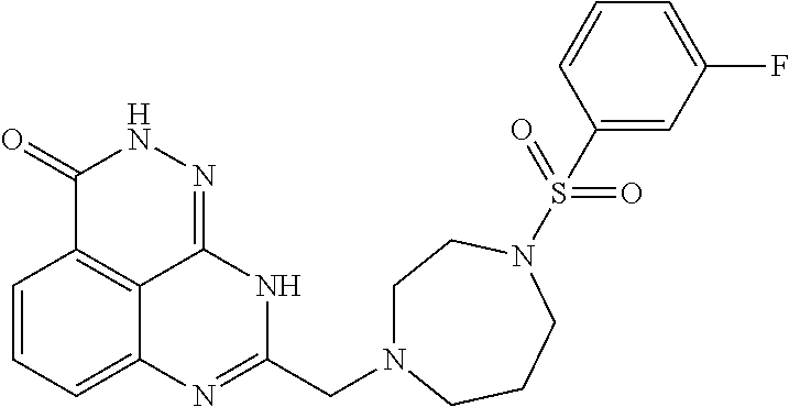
C1=CC=C2C3=C1C(=O)NN=C3NC(CN1CCN(S(=O)(=O)C3=CC(F)=CC=C3)CCC1)=N2
